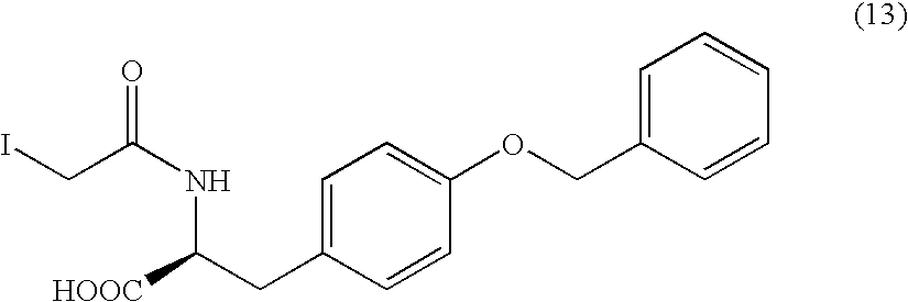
ICC(NC([HOOC])CC1=CC=C(OCC2=CC=CC=C2)C=C1)=O
